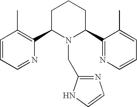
C1=CC=NC(C2N(CC3=NC=CN3)C(C3=NC=CC=C3C)CCC2)=C1C
